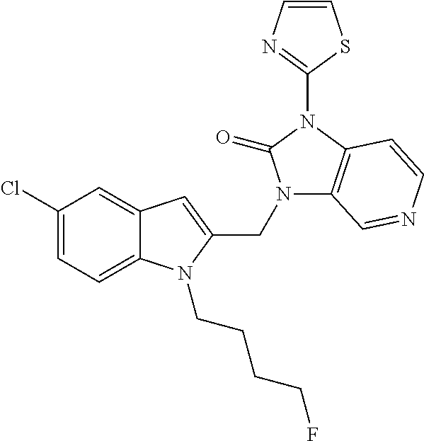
C12=CC(Cl)=CC=C1N(CCCCF)C(CN1C3=C(N(C4=NC=CS4)C1=O)C=CN=C3)=C2
